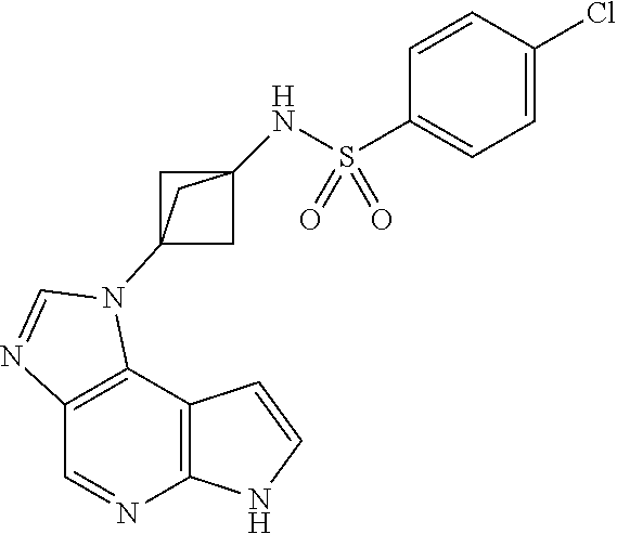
C1=NC2=C(C3=C1N=CN3C13CC(NS(C4=CC=C(Cl)C=C4)(=O)=O)(C1)C3)C=CN2
